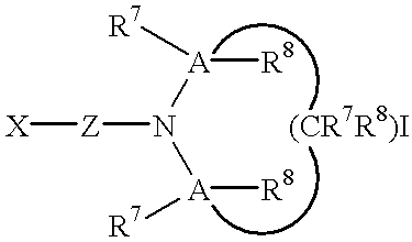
[X][Z]N([A]([R7])[R8])[A]([R7])[R8].[(CR7R8)I]
